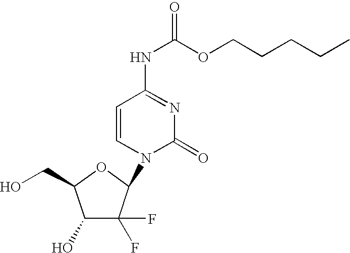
C1(O)C(F)(F)C(N2C(=O)N=C(NC(=O)OCCCCC)C=C2)OC1CO
